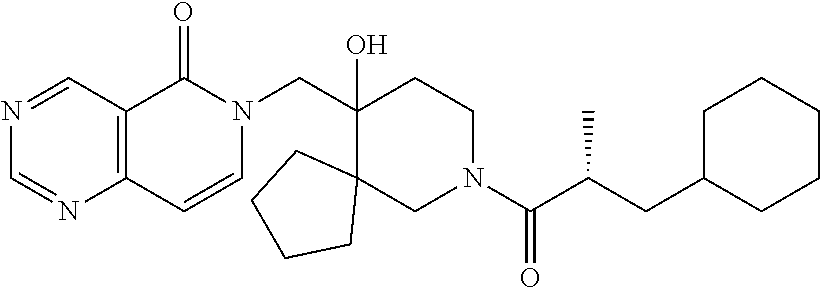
N1=CC2=C(N=C1)C=CN(CC1(O)C3(CN(C(C(CC4CCCCC4)C)=O)CC1)CCCC3)C2=O
